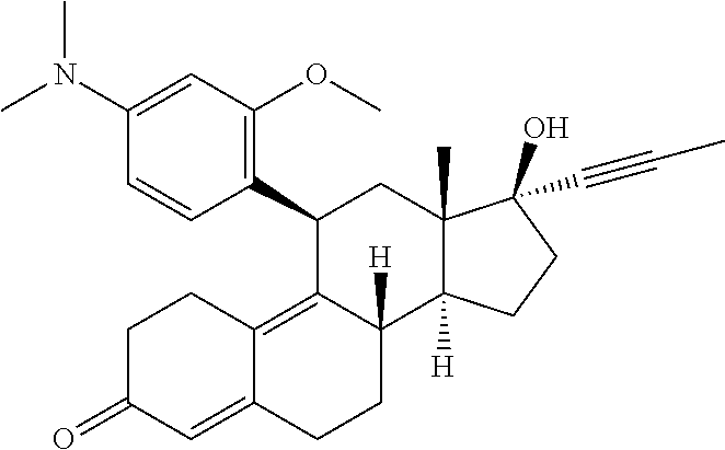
C1(N(C)C)=CC(OC)=C(C2C3=C4C(=CC(=O)CC4)CCC3([H])C3([H])C(C)(C2)C(O)(C#CC)CC3)C=C1
